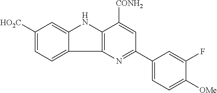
C12=C(NC3=CC([HO2C])=CC=C13)C([CONH2])=CC(C1=CC=C([OMe])C(F)=C1)=N2
